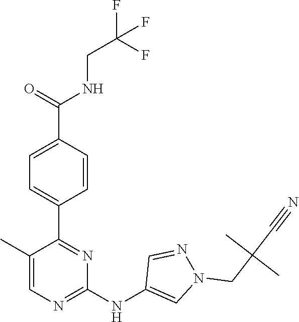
C1(C2=NC(NC3=CN(CC(C#N)(C)C)N=C3)=NC=C2C)=CC=C(C(NCC(F)(F)F)=O)C=C1
